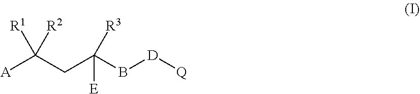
[A]C(CC(B[D][Q])([R3])[E])([R1])[R2]
